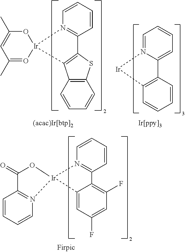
[Ir]12(N3=C(C=CC=C3)C3=C(F)C=C(F)C=C13)N1=C(C=CC=C1)C(=O)O2.[Ir]12(OC(C)=CC(C)=O1)N1=C(C=CC=C1)C1=C2C2=C(S1)C=CC=C2.[Ir]1N2=CC=CC=C2C2=C1C=CC=C2
